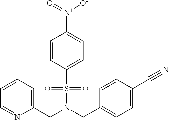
C(N(CC1=CC=C(C#N)C=C1)S(=O)(=O)C1=CC=C([N+](=O)[O-])C=C1)C1=CC=CC=N1
